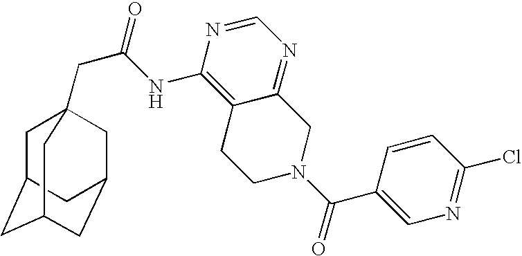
C1C2CC3CC(CC1(CC(=O)NC1=C4C(=NC=N1)CN(C(=O)C1=CN=C(Cl)C=C1)CC4)C3)C2
